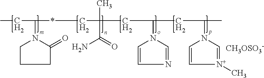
C1C(=O)N(C(CC)*CC(C)(CC(CC(C)N2C=[N+](C)C=C2)N2C=NC=C2)C(N)=O)CC1.[CH3OSO3-]
